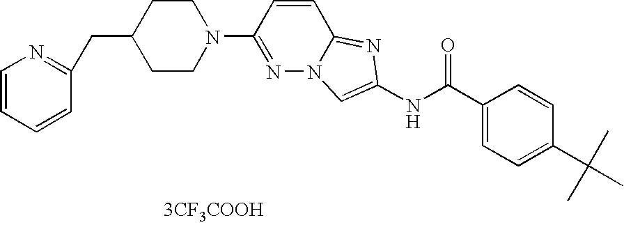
N1=C(N2CCC(CC3=NC=CC=C3)CC2)C=CC2=NC(NC(=O)C3=CC=C(C(C)(C)C)C=C3)=CN12.[3CF3COOH]
